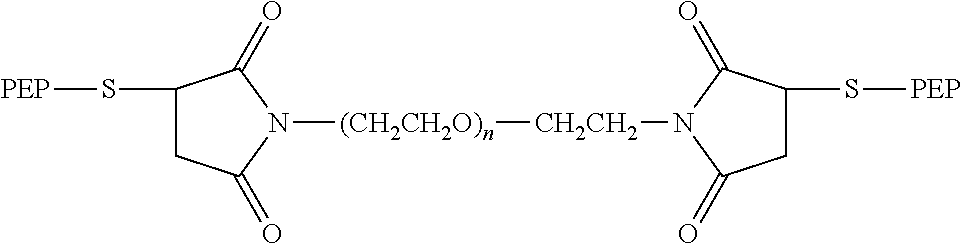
C1(S[PEP])CC(=O)N([(CH2CH2O)n][CH2CH2]N2C(=O)C(S[PEP])CC2=O)C1=O
